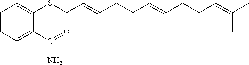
C1=CC=C(C(=O)N)C(SCC=C(CCC=C(C)CCC=C(C)C)C)=C1
